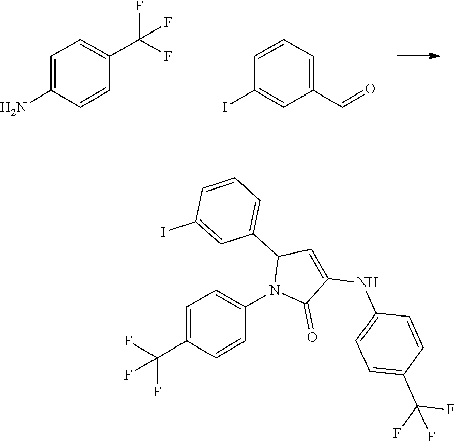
C1(N)=CC=C(C(F)(F)F)C=C1.C1=CC=C(C=O)C=C1I.C1(C2=CC=CC(I)=C2)C=C(NC2=CC=C(C(F)(F)F)C=C2)C(=O)N1C1=CC=C(C(F)(F)F)C=C1
